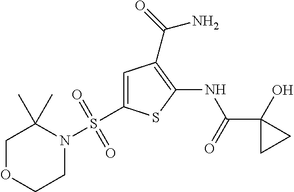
C1(C(=O)NC2=C(C(=O)N)C=C(S(N3CCOCC3(C)C)(=O)=O)S2)(O)CC1
